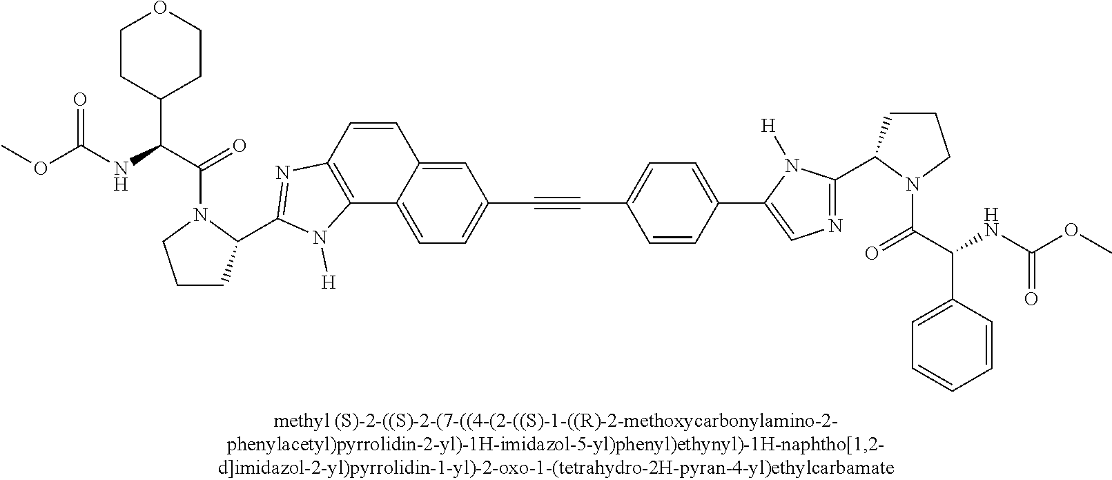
C1CC(C(C(=O)N2CCCC2C2=NC3=C(C4=CC=C(C#CC5=CC=C(C6=CN=C(C7CCCN7C(C(NC(OC)=O)C7=CC=CC=C7)=O)N6[H])C=C5)C=C4C=C3)N2[H])NC(OC)=O)CCO1
